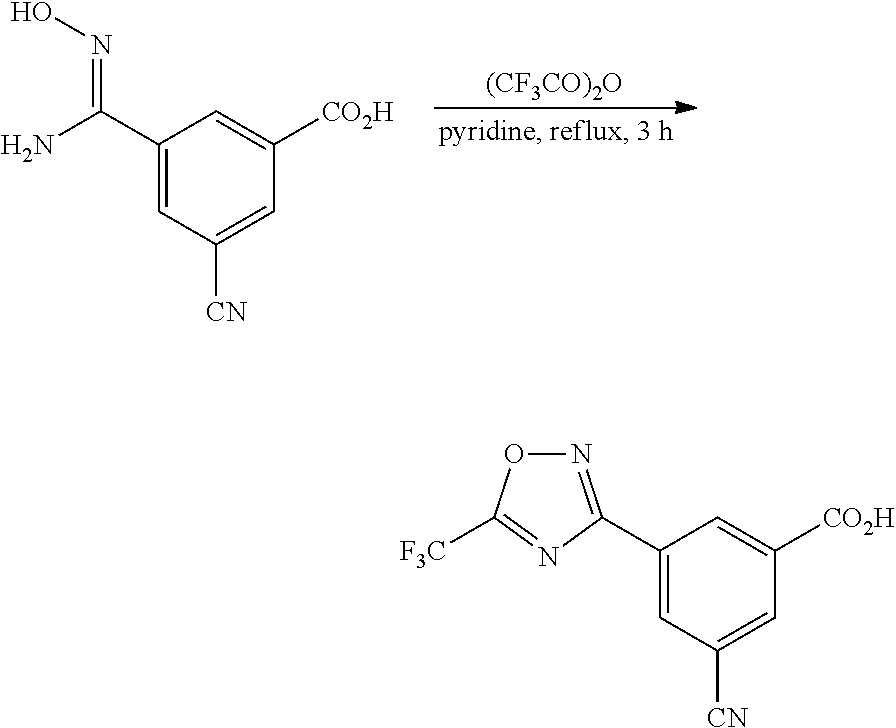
[(CF3CO)2O].C1(C(N)=NO)=CC([CN])=CC([CO2H])=C1.C1(C2=NOC([F3C])=N2)=CC([CN])=CC([CO2H])=C1
